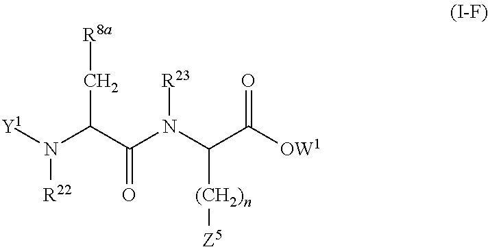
[Y1]N([R22])C(C(=O)N([R23])C(C([OW1])=O)[(CH2)n][Z5])C[R8a]
